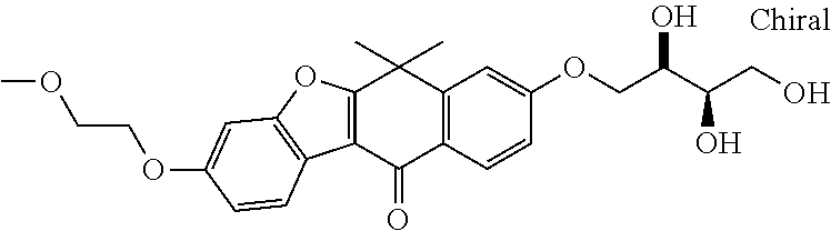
C12=C(C(=O)C3=C(C=C(OCC(C(CO)O)O)C=C3)C1(C)C)C1=C(O2)C=C(OCCOC)C=C1
